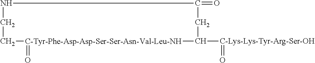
C1[C-Tyr-Phe-Asp-Asp-Ser-Ser-Asn-Val-Leu-NH](=O)C([C-Lys-Lys-Tyr-Arg-Ser-OH]=O)CC(=O)NC1
